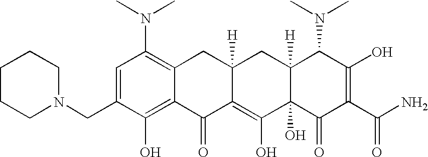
C1(CN2CCCCC2)=CC(N(C)C)=C2C(=C1O)C(=O)C1=C(O)C3(O)C([H])(CC1([H])C2)C(N(C)C)C(O)=C(C(N)=O)C3=O
